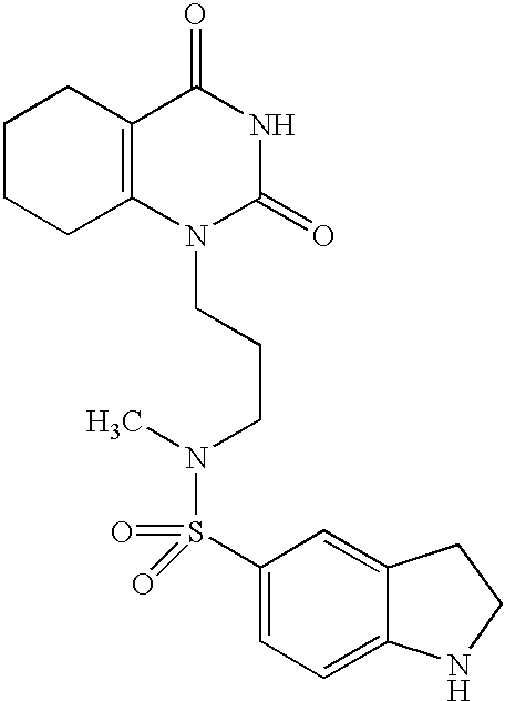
C1CCC2=C(C1)C(=O)NC(=O)N2CCCN(C)S(=O)(=O)C1=CC=C2C(=C1)CCN2
